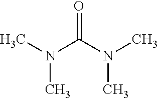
N(C)(C(=O)N(C)C)C
